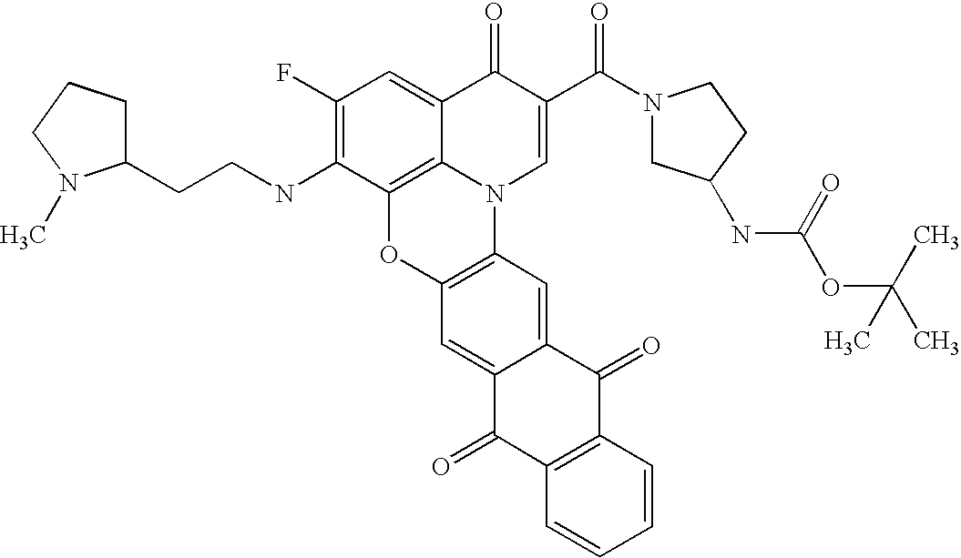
C1(F)=C(NCCC2CCCN2C)C2=C3C(=C1)C(=O)C(C(N1CC(NC(OC(C)(C)C)=O)CC1)=O)=CN3C1=C(O2)C=C2C(=C1)C(=O)C1=C(C2=O)C=CC=C1
